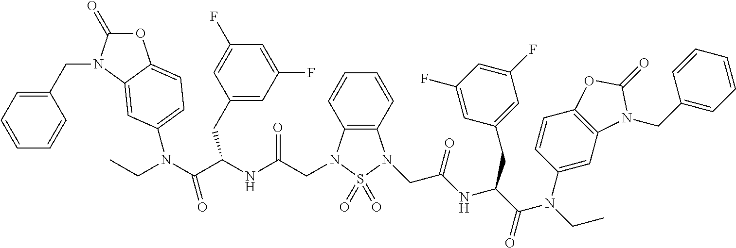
C1=CC2=C(C=C1)N(CC(NC(C(N(CC)C1=CC3=C(C=C1)OC(=O)N3CC1=CC=CC=C1)=O)CC1=CC(F)=CC(F)=C1)=O)S(=O)(=O)N2CC(NC(C(N(CC)C1=CC=C2OC(=O)N(CC3=CC=CC=C3)C2=C1)=O)CC1=CC(F)=CC(F)=C1)=O
